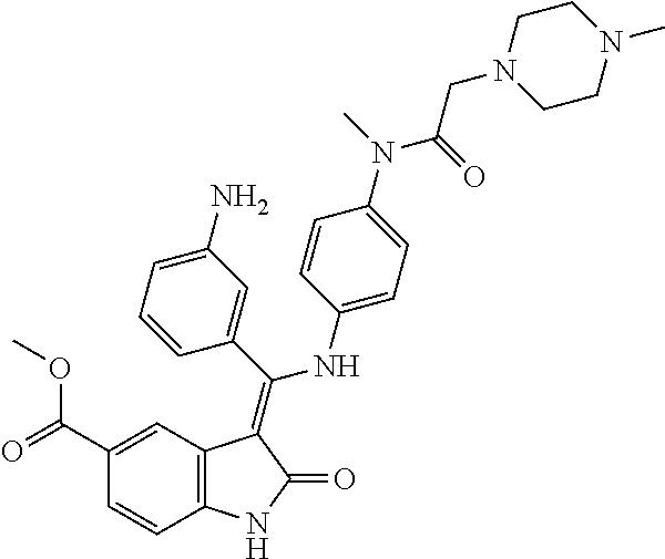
C1(C(=O)OC)=CC2=C(C=C1)NC(=O)C2=C(C1=CC(N)=CC=C1)NC1=CC=C(N(C)C(=O)CN2CCN(C)CC2)C=C1
